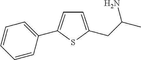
C1=C(CC(C)N)SC(C2=CC=CC=C2)=C1
